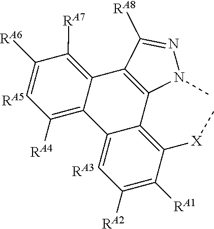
C1=C([RA6])C([RA7])=C2C(=C1[RA4])C1=CC([RA2])=C([RA1])C([X]C)=C1C1=C2C([RA8])=NN1C.[RA3].[RA5]
